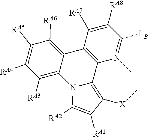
C12=C(C3=C([RA6])C([RA5])=C([RA4])C([RA3])=C3N3C1=C([X]C)C([RA1])=C3[RA2])C([RA7])=C([RA8])C([LB])=N2C
